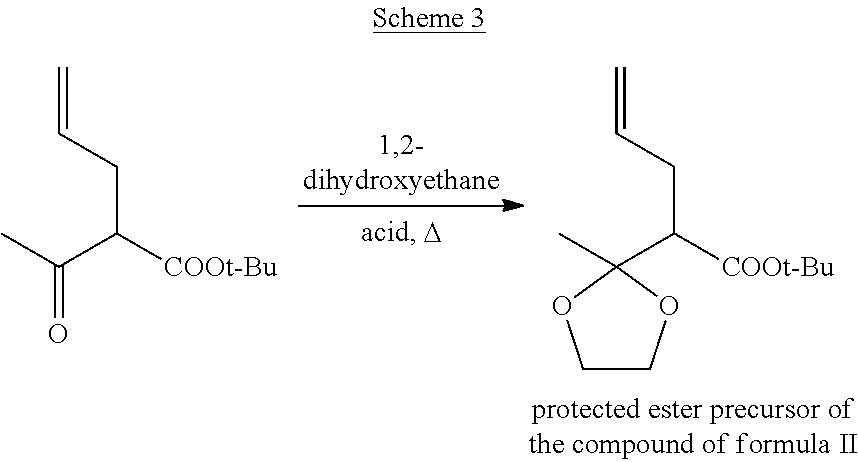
C(C([COOt-Bu])CC=C)(C)=O.C1(C([COOt-Bu])CC=C)(C)OCCO1
